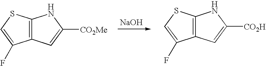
C12=C(C=C([CO2Me])N1)C(F)=CS2.[NaOH].C12=C(C=C([CO2H])N1)C(F)=CS2
